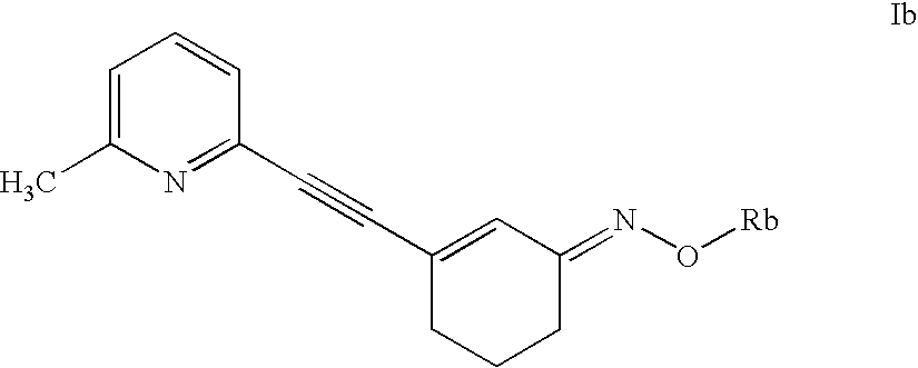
C1=C(C)N=C(C#CC2=CC(=NO[Rb])CCC2)C=C1
